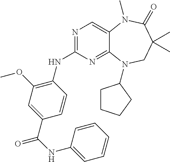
N1=C(NC2=C(OC)C=C(C(NC3=CC=CC=C3)=O)C=C2)N=C2C(=C1)N(C)C(=O)C(C)(C)CN2C1CCCC1
